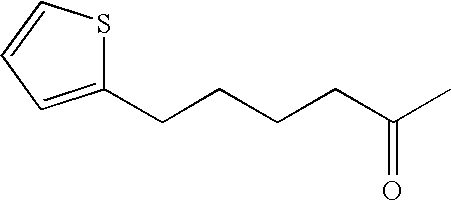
C1(CCCCC(C)=O)=CC=CS1
